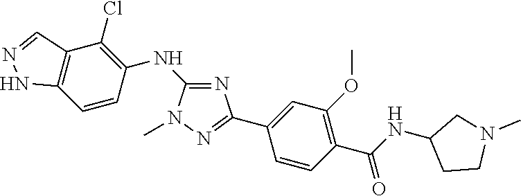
C12=C(C=CC(NC3=NC(C4=CC(OC)=C(C(NC5CCN(C)C5)=O)C=C4)=NN3C)=C1Cl)NN=C2
